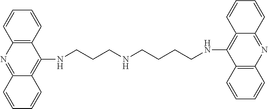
C12=C(C=CC=C1)C(NCCCNCCCCNC1=C3C(=NC4=C1C=CC=C4)C=CC=C3)=C1C(=N2)C=CC=C1
